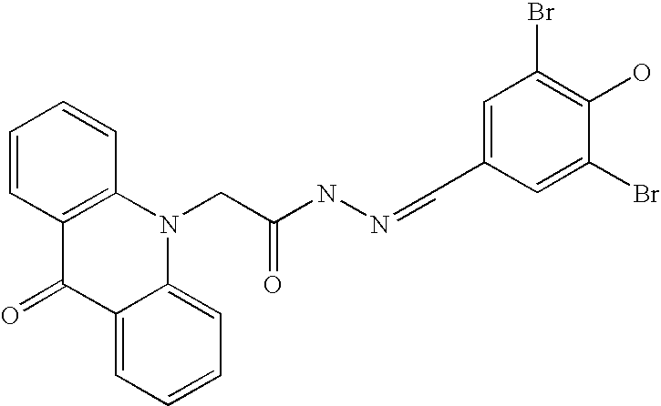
C1=CC2=C(C=C1)N(CC(=O)NN=CC1=CC(Br)=C(O)C(Br)=C1)C1=CC=CC=C1C2=O
